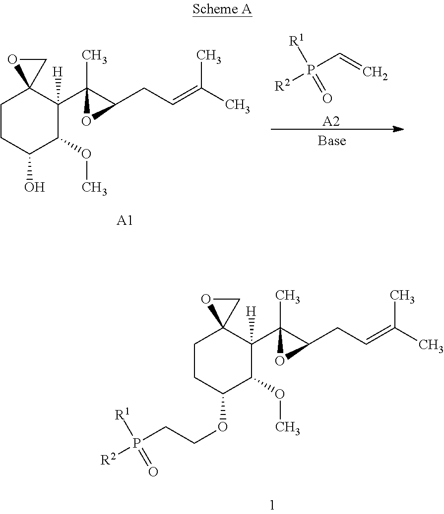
P(C=C)([R2])([R1])=O.[A2].C1CC(O)C(OC)C(C2(C)C(CC=C(C)C)O2)([H])C12CO2.[A1].C1CC(OCCP([R2])([R1])=O)C(OC)C(C2(C)C(CC=C(C)C)O2)([H])C12CO2
